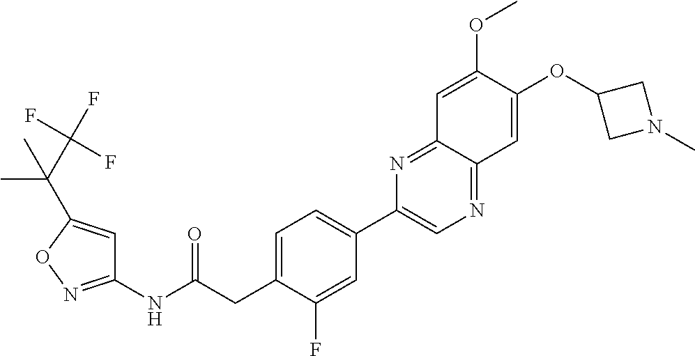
C1(NC(CC2=CC=C(C3=CN=C4C(=N3)C=C(OC)C(OC3CN(C)C3)=C4)C=C2F)=O)=NOC(C(C(F)(F)F)(C)C)=C1
